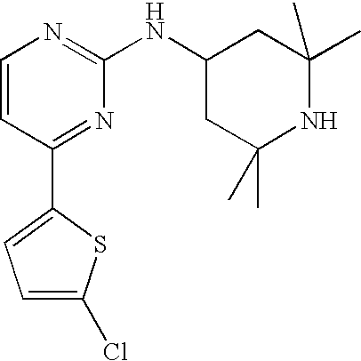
C1=CC(C2=CC=C(Cl)S2)=NC(NC2CC(C)(C)NC(C)(C)C2)=N1
